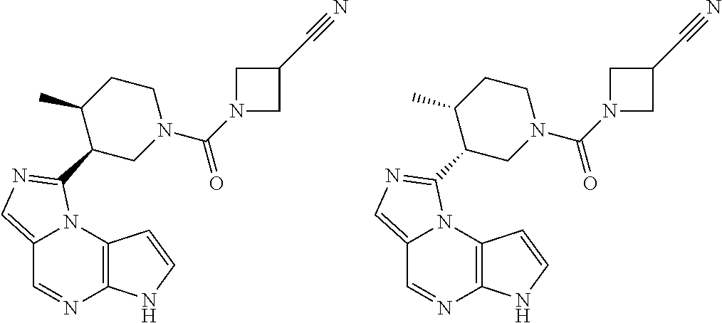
C12=CN=C(C3CN(C(=O)N4CC(C#N)C4)CCC3C)N1C1=C(N=C2)NC=C1.C12=CN=C(C3CN(C(=O)N4CC(C#N)C4)CCC3C)N1C1=C(N=C2)NC=C1
